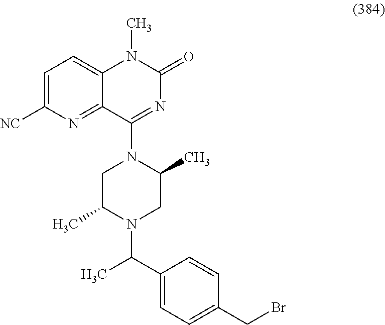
C1=CC(C(C)N2C(C)CN(C3=NC(=O)N(C)C4=CC=C([NC])N=C34)C(C)C2)=CC=C1CBr
